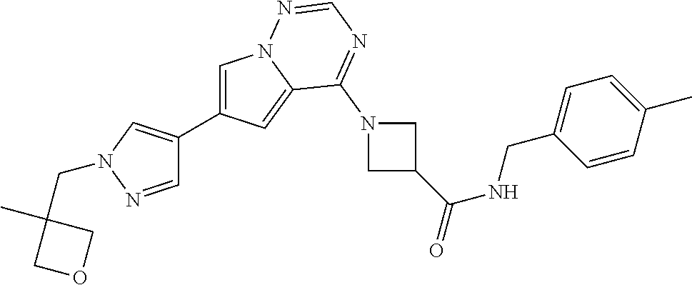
C1=NN(CC2(C)COC2)C=C1C1=CN2C(=C1)C(N1CC(C(NCC3=CC=C(C)C=C3)=O)C1)=NC=N2
